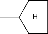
C1CC(C)CC1.[H]
